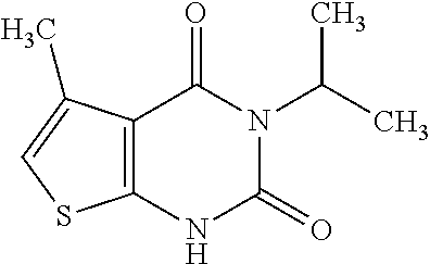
C12=C(NC(=O)N(C(C)C)C1=O)SC=C2C
